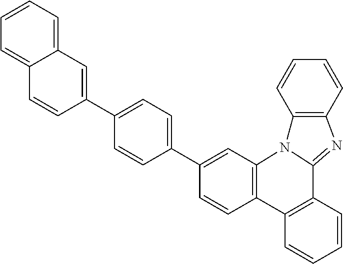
C1=CC2=C(C=C1C1=CC=C(C3=CC4=CC=CC=C4C=C3)C=C1)N1C(=NC3=C1C=CC=C3)C1=C2C=CC=C1
